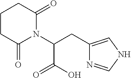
C1CC(=O)N(C(CC2=CNC=N2)C(=O)O)C(=O)C1
